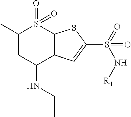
C1(C)CC(NCC)C2=C(S1(=O)=O)SC(S(=O)(=O)N[R1])=C2
